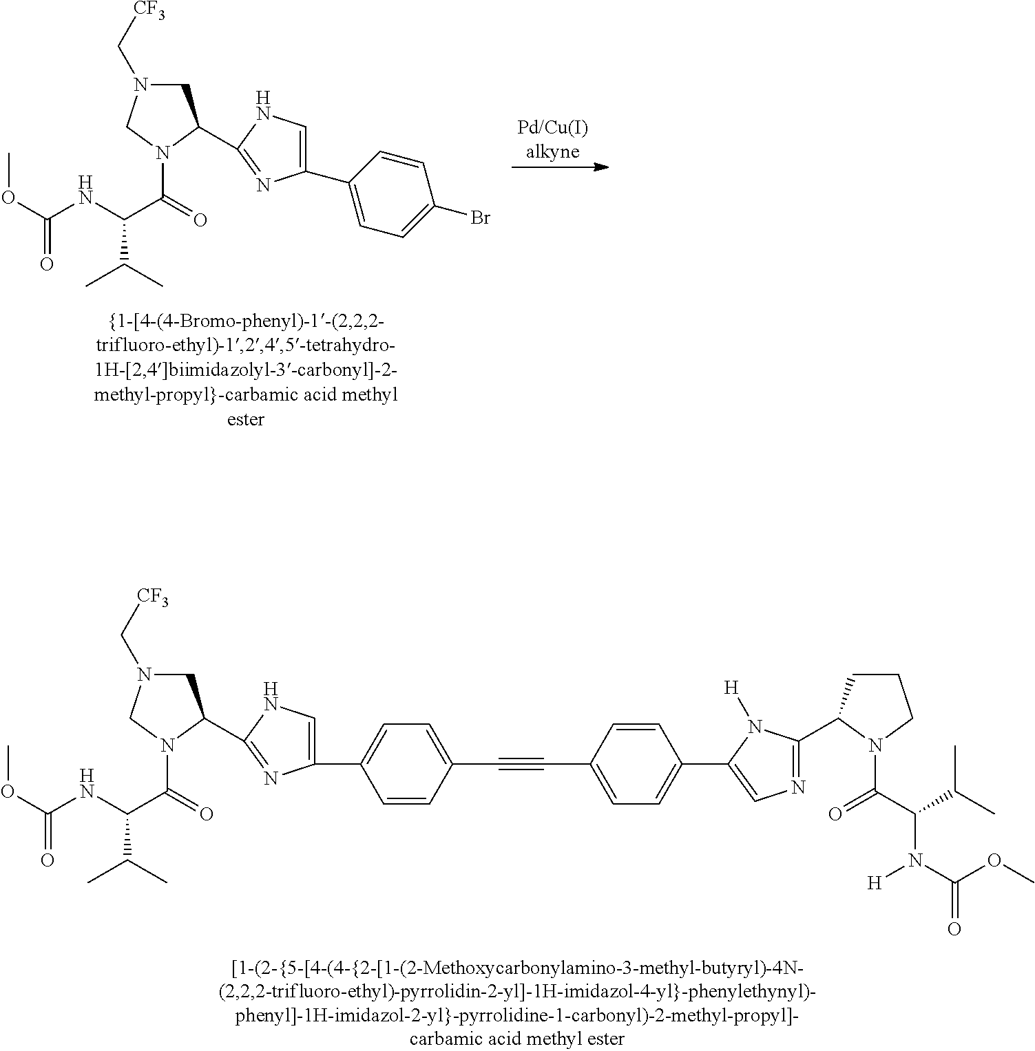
N1(C(C(NC(OC)=O)C(C)C)=O)C(C2=NC(C3=CC=C(Br)C=C3)=CN2)CN(C[CF3])C1.N1(C(C(NC(OC)=O)C(C)C)=O)C(C2=NC(C3=CC=C(C#CC4=CC=C(C5=CN=C(C6CCCN6C(C(C(C)C)N(C(OC)=O)[H])=O)N5[H])C=C4)C=C3)=CN2)CN(C[CF3])C1
